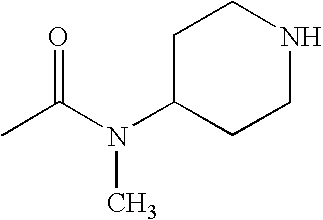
CC(N(C1CCNCC1)C)=O
